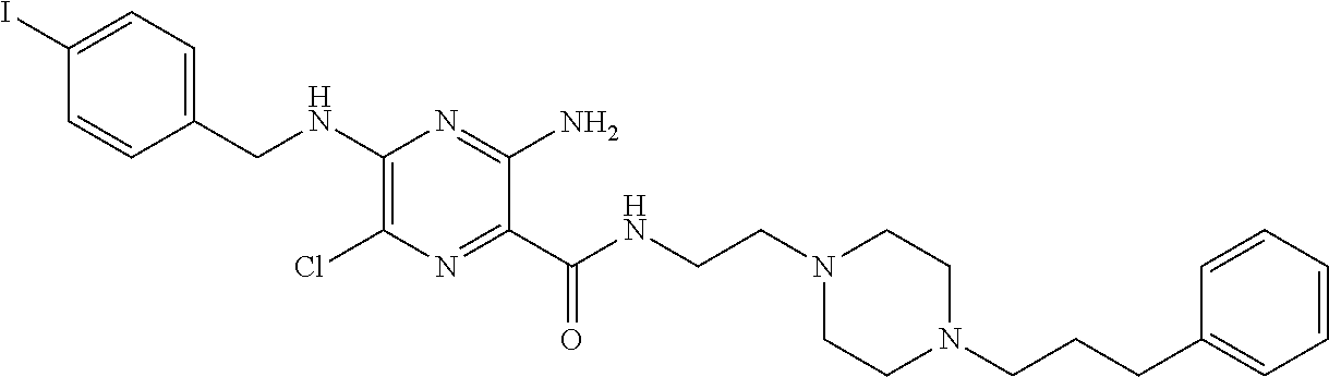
C1=C(I)C=CC(CNC2=C(Cl)N=C(C(NCCN3CCN(CCCC4=CC=CC=C4)CC3)=O)C(N)=N2)=C1
